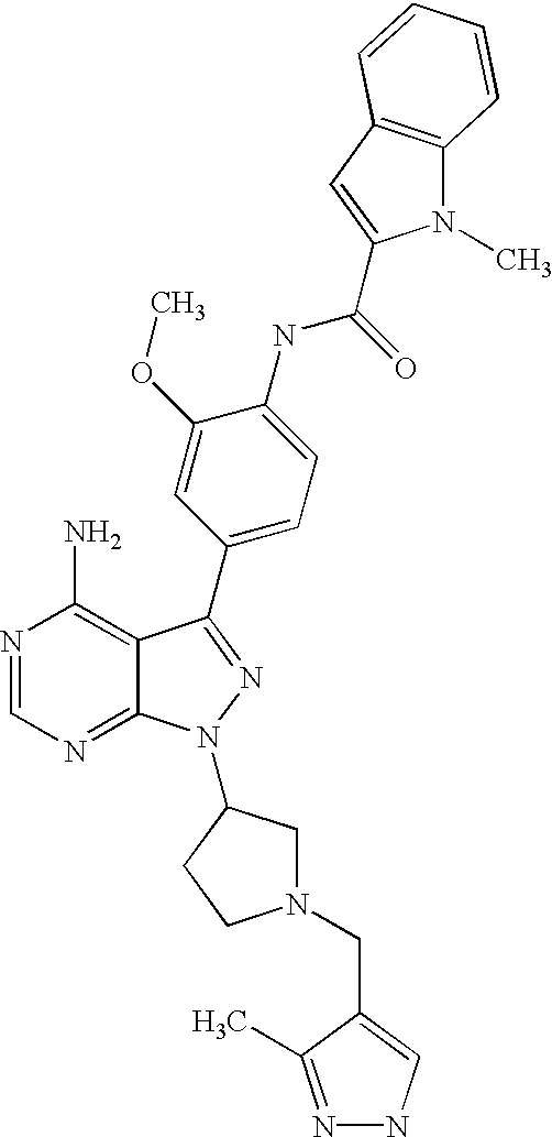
N1=CN=C2C(=C1N)C(C1=CC=C(NC(=O)C3=CC4=C(N3C)C=CC=C4)C(OC)=C1)=NN2C1CN(CC2=CNN=C2C)CC1
